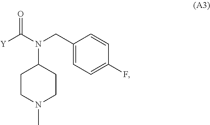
[Y]C(N(C1CCN(C)CC1)CC1=CC=C(F)C=C1)=O
